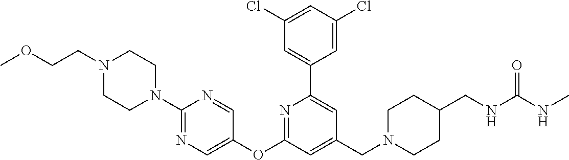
C1(Cl)=CC(Cl)=CC(C2=CC(CN3CCC(CNC(NC)=O)CC3)=CC(OC3=CN=C(N4CCN(CCOC)CC4)N=C3)=N2)=C1
